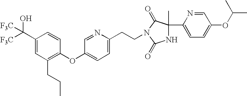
C1(C([F3C])([F3C])O)=CC(CCC)=C(OC2=CC=C(CCN3C(=O)C(C4=CC=C(OC(C)C)C=N4)(C)NC3=O)N=C2)C=C1
